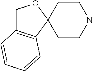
C1C2=C(C3(O1)CCNCC3)C=CC=C2
